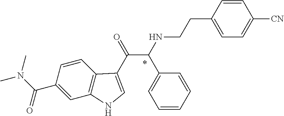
C1(C(N(C)C)=O)=CC2=C(C=C1)C(C(=O)C(NCCC1=CC=C([CN])C=C1)C1=CC=CC=C1)=CN2
